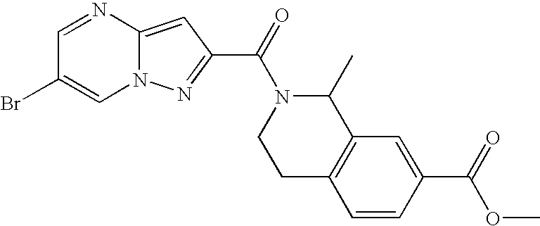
N1=CC(Br)=CN2C1=CC(C(=O)N1CCC3=C(C1C)C=C(C(=O)OC)C=C3)=N2
